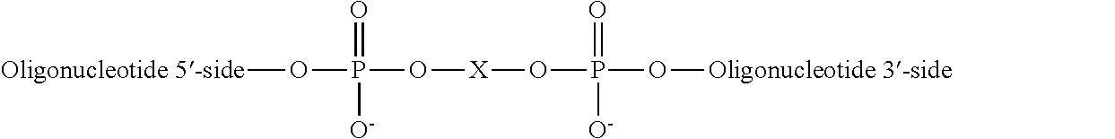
O(P(O[X]OP(O[Oligonucleotide 3-side])(=O)[O-])(=O)[O-])[Oligonucleotide 5-side]
